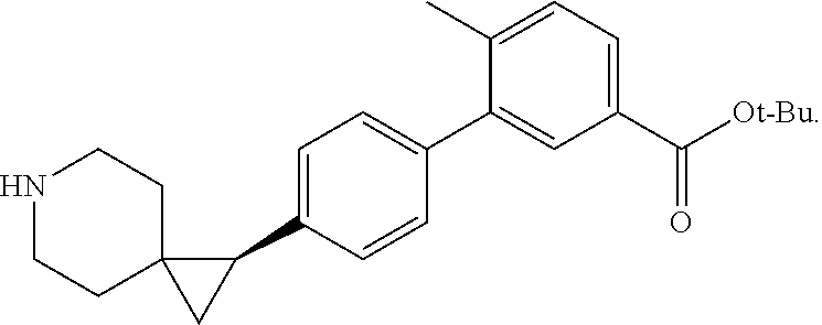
C1(C2=CC=C(C3=CC(C([Ot-Bu])=O)=CC=C3C)C=C2)C2(C1)CCNCC2
